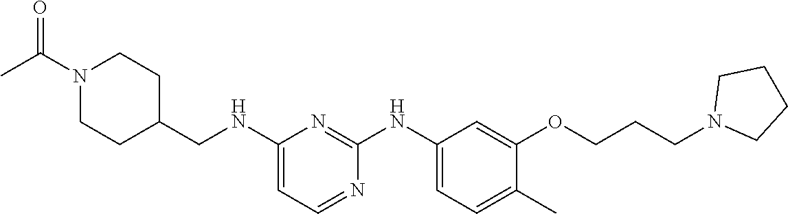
C1(NCC2CCN(C(C)=O)CC2)=CC=NC(NC2=CC=C(C)C(OCCCN3CCCC3)=C2)=N1
